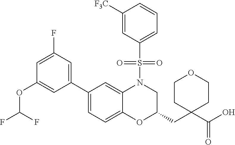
C1([F3C])=CC(S(=O)(=O)N2C3=CC(C4=CC(F)=CC(OC(F)F)=C4)=CC=C3OC(CC3(C(=O)O)CCOCC3)C2)=CC=C1
